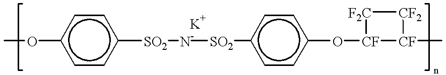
c1cc([SO2][N-][SO2]c2ccc(O[CF]3[CF](C)[CF2][F2C]3)cc2)ccc1OC
